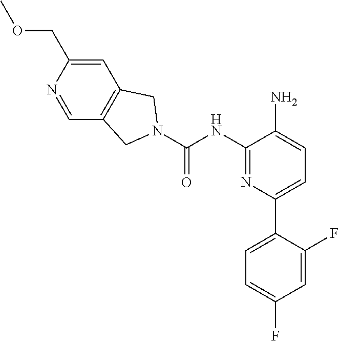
C1=C(COC)N=CC2=C1CN(C(=O)NC1=NC(C3=CC=C(F)C=C3F)=CC=C1N)C2
